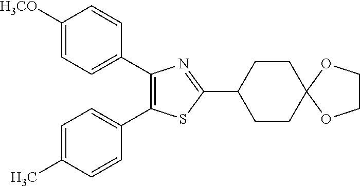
C1=C([H3CO])C=CC(C2=C(C3=CC=C(C)C=C3)SC(C3CCC4(CC3)OCCO4)=N2)=C1
